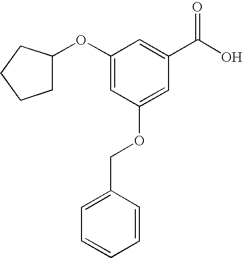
C1(OC2=CC(OCC3=CC=CC=C3)=CC(C(O)=O)=C2)CCCC1
